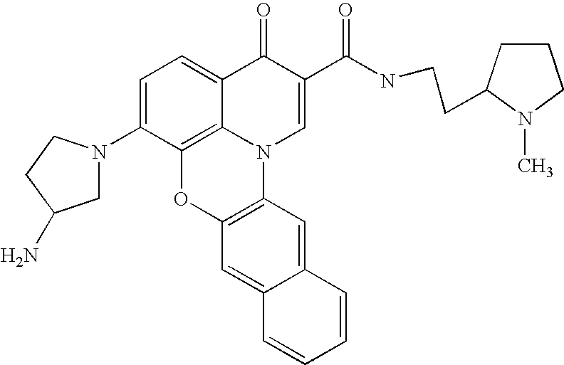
C1=C(N2CC(N)CC2)C2=C3C(=C1)C(=O)C(C(NCCC1CCCN1C)=O)=CN3C1=C(O2)C=C2C(=C1)C=CC=C2
